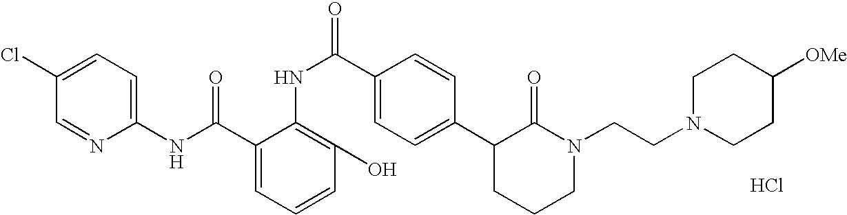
C1(NC(C2=CC=CC(O)=C2NC(C2=CC=C(C3CCCN(CCN4CCC([OMe])CC4)C3=O)C=C2)=O)=O)=CC=C(Cl)C=N1.Cl
